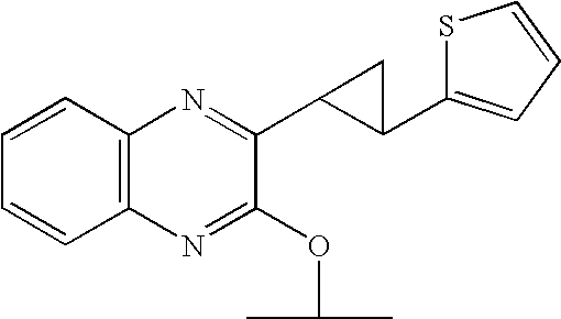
C12=C(C=CC=C1)N=C(C1C(C3=CC=CS3)C1)C(OC(C)C)=N2
